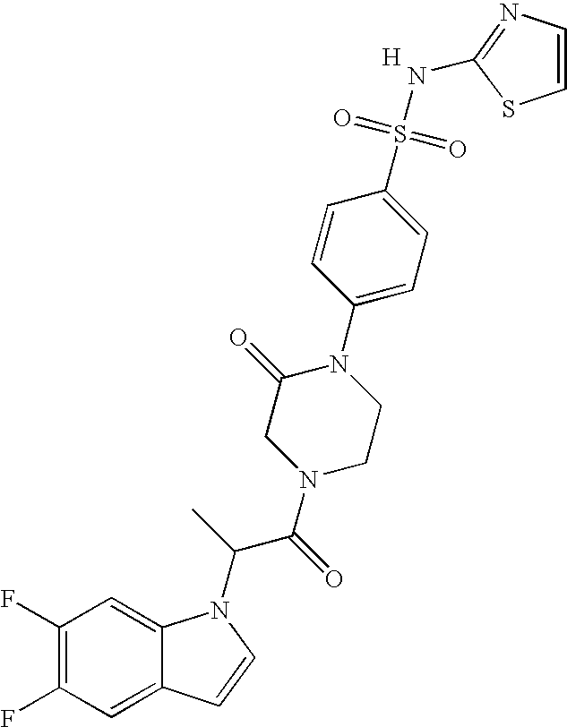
C1(F)=C(F)C=C2C(=C1)N(C(C)C(=O)N1CCN(C3=CC=C(S(=O)(=O)NC4=NC=CS4)C=C3)C(=O)C1)C=C2.[H]
